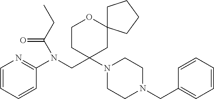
C1(N(CC2(N3CCN(CC4=CC=CC=C4)CC3)CC3(OCC2)CCCC3)C(=O)CC)=NC=CC=C1
